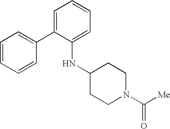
C1=C(C2=CC=CC=C2)C(NC2CCN(C([Me])=O)CC2)=CC=C1
